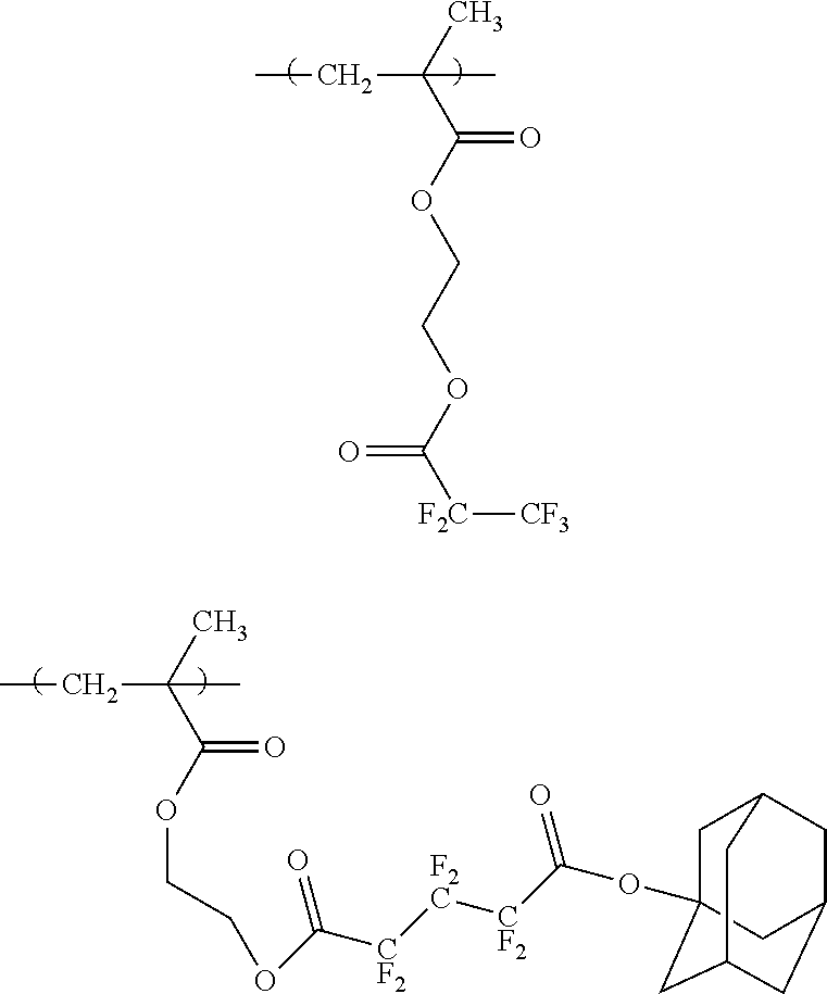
CCC(C(OCCOC([F2C][CF3])=O)=O)(C)C.CCC(C(OCCOC([CF2][F2C][CF2]C(OC12CC3CC(CC(C1)C3)C2)=O)=O)=O)(C)C
